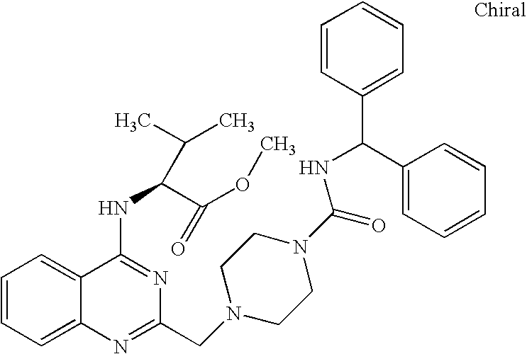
C1=CC=C2C(=C1)C(NC(C(OC)=O)C(C)C)=NC(CN1CCN(C(=O)NC(C3=CC=CC=C3)C3=CC=CC=C3)CC1)=N2
